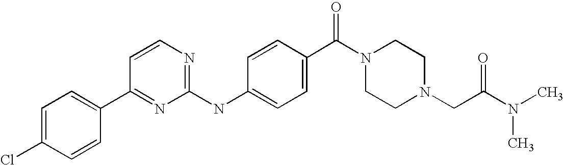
C1=C(Cl)C=CC(C2=NC(NC3=CC=C(C(N4CCN(CC(N(C)C)=O)CC4)=O)C=C3)=NC=C2)=C1
